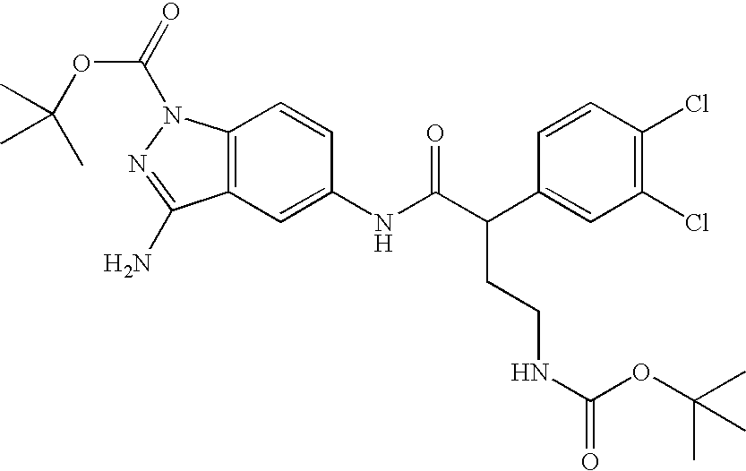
C12=C(C=C(NC(C(C3=CC(Cl)=C(Cl)C=C3)CCNC(OC(C)(C)C)=O)=O)C=C1)C(N)=NN2C(=O)OC(C)(C)C
